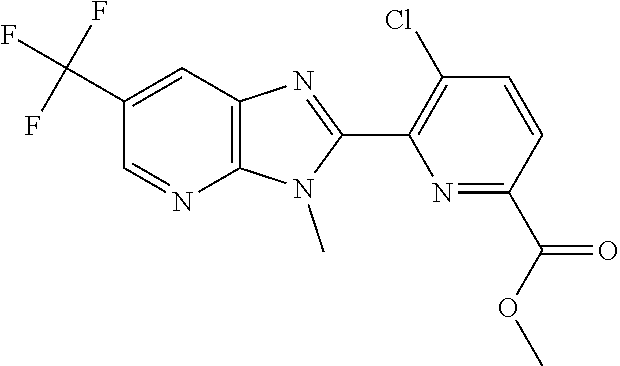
C12=C(C=C(C(F)(F)F)C=N1)N=C(C1=C(Cl)C=CC(C(OC)=O)=N1)N2C
